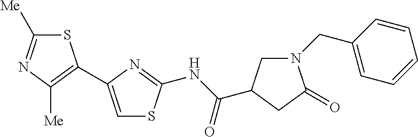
S1C([Me])=NC([Me])=C1C1=CSC(NC(=O)C2CN(CC3=CC=CC=C3)C(=O)C2)=N1
